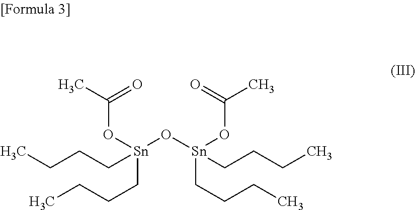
CCCC[Sn](O[Sn](CCCC)(CCCC)OC(=O)C)(CCCC)OC(=O)C
